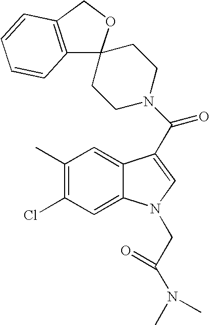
C1(C)=C(Cl)C=C2C(=C1)C(C(N1CCC3(C4=C(CO3)C=CC=C4)CC1)=O)=CN2CC(N(C)C)=O
